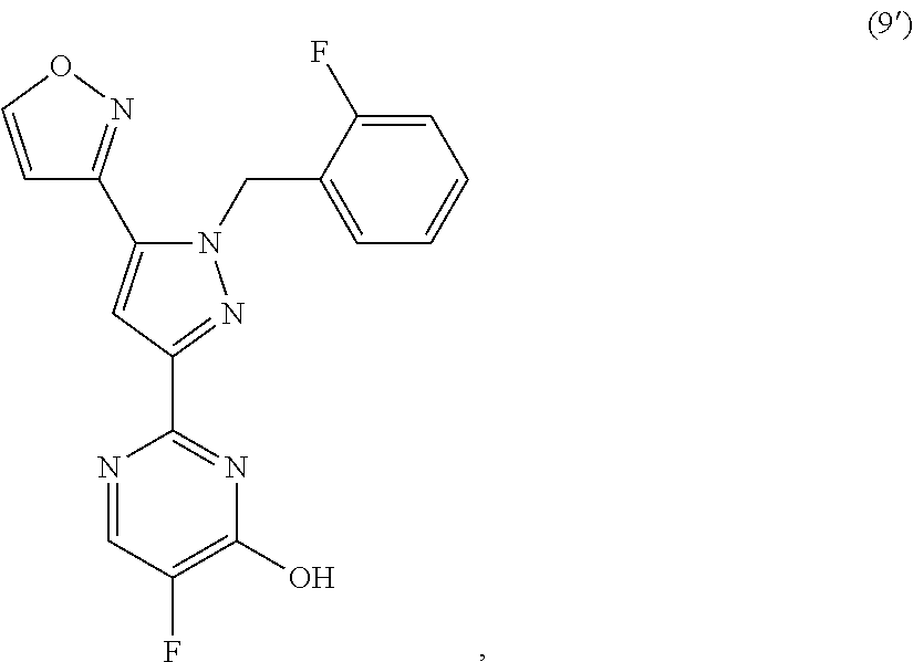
C1=CON=C1C1=CC(C2=NC(O)=C(F)C=N2)=NN1CC1=CC=CC=C1F
